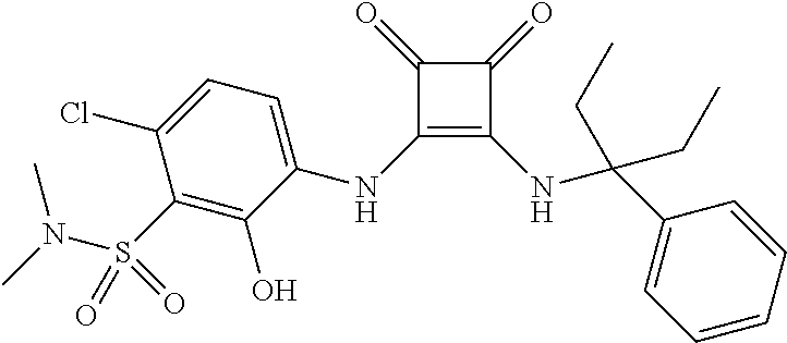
C1(NC2=CC=C(Cl)C(S(N(C)C)(=O)=O)=C2O)=C(NC(C2=CC=CC=C2)(CC)CC)C(=O)C1=O
